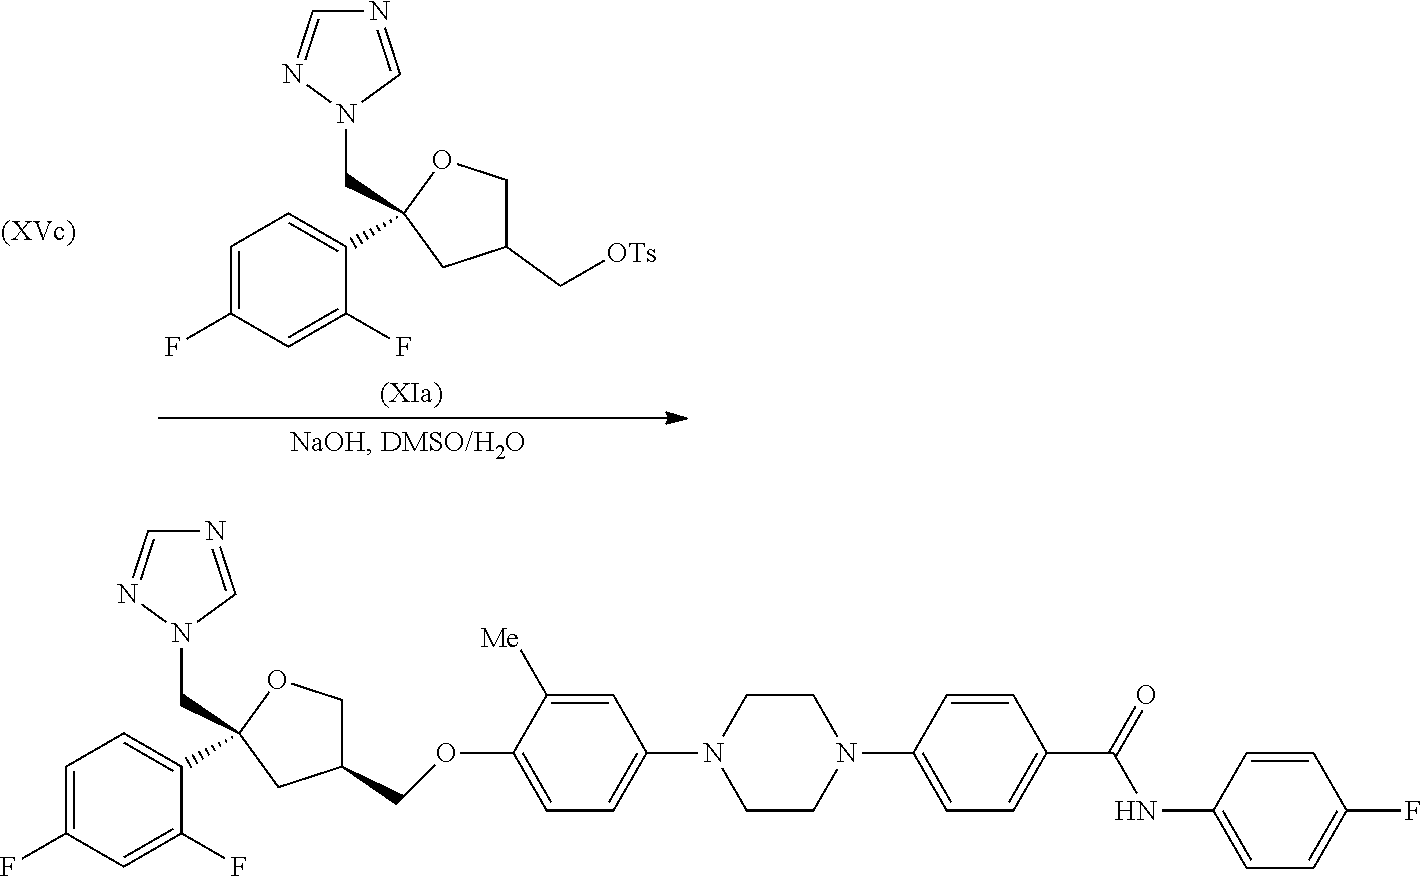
C1=CC(N2CCN(C3=CC=C(OCC4COC(CN5C=NC=N5)(C5=CC=C(F)C=C5F)C4)C([Me])=C3)CC2)=CC=C1C(NC1=CC=C(F)C=C1)=O.C1=C(F)C=C(F)C(C2(CN3C=NC=N3)OCC(C[OTs])C2)=C1
